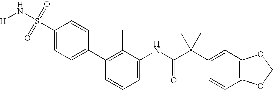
C1(C2=C(C)C(NC(C3(C4=CC5=C(C=C4)OCO5)CC3)=O)=CC=C2)=CC=C(S(=O)(=O)N[H])C=C1
